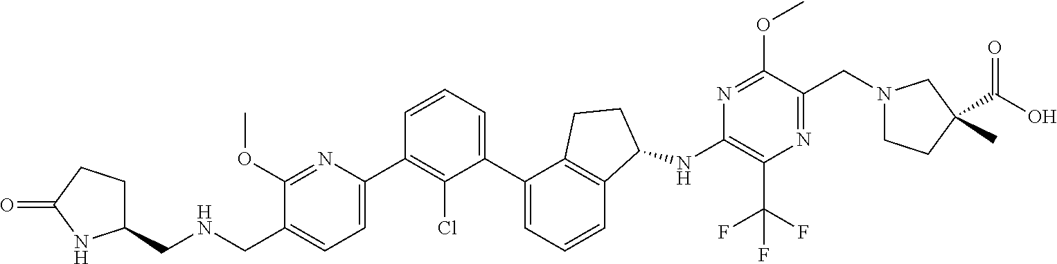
C1(CNCC2=CC=C(C3=C(Cl)C(C4=CC=CC5=C4CCC5NC4=C(C(F)(F)F)N=C(CN5CCC(C)(C(O)=O)C5)C(OC)=N4)=CC=C3)N=C2OC)CCC(=O)N1
